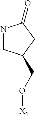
N1CC(CO[X1])CC1=O
